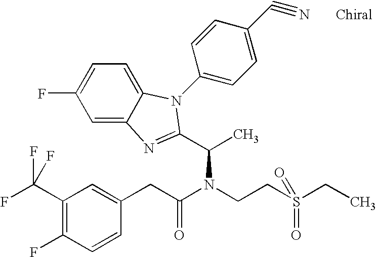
C1(C(F)(F)F)=C(F)C=CC(CC(N(CCS(CC)(=O)=O)C(C)C2=NC3=CC(F)=CC=C3N2C2=CC=C(C#N)C=C2)=O)=C1
